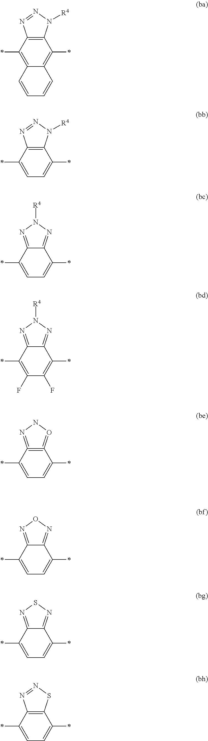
C12=C(*)C3=C(C(*)=C1C=CC=C2)N([R4])N=N3.C1=C(*)C2=C(C(*)=C1)N([R4])N=N2.C1=C(*)C2=NN([R4])N=C2C(*)=C1.C1(F)=C(*)C2=NN([R4])N=C2C(*)=C1F.C1=C(*)C2=NON=C2C(*)=C1.C1=C(*)C2=NSN=C2C(*)=C1.C1=C(*)C2=C(C(*)=C1)SN=N2.C1(*)=CC=C(*)C2=C1=ONN=2
